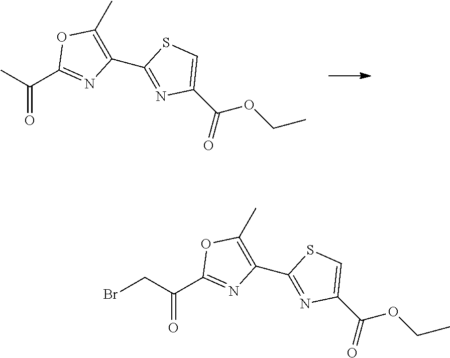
O=C(C1=NC(C2=NC(C(=O)OCC)=CS2)=C(C)O1)C.O=C(C1=NC(C2=NC(C(=O)OCC)=CS2)=C(C)O1)CBr
